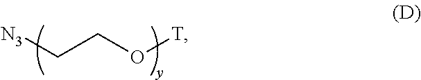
[N3]CCO[T]
